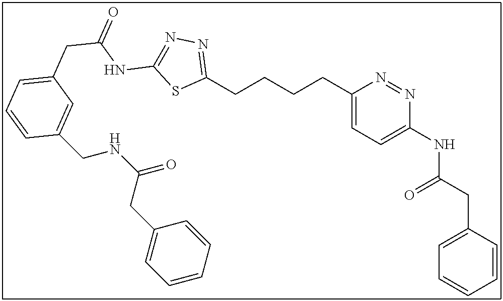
C1(CCCCC2=CC=C(NC(CC3=CC=CC=C3)=O)N=N2)=NN=C(NC(=O)CC2=CC=CC(CNC(=O)CC3=CC=CC=C3)=C2)S1
